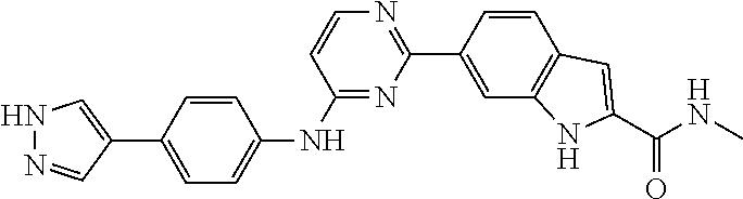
C1=CC(C2=CNN=C2)=CC=C1NC1=NC(C2=CC3=C(C=C2)C=C(C(=O)NC)N3)=NC=C1
